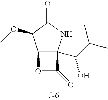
C12C(C(C(C)C)O)(NC(=O)C1OC)C(=O)O2
